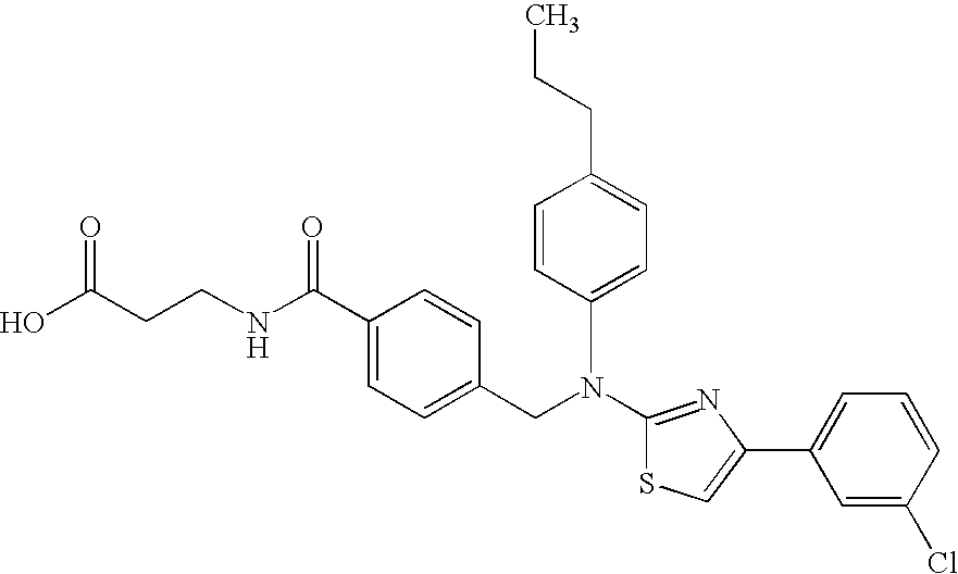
N(C1=NC(C2=CC=CC(Cl)=C2)=CS1)(CC1=CC=C(C(NCCC(O)=O)=O)C=C1)C1=CC=C(CCC)C=C1
